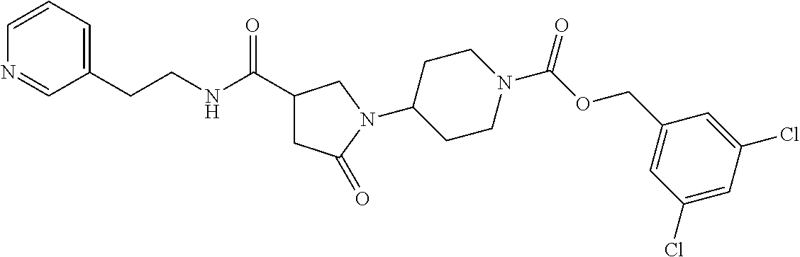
C1=CC=C(CCNC(C2CC(=O)N(C3CCN(C(OCC4=CC(Cl)=CC(Cl)=C4)=O)CC3)C2)=O)C=N1
